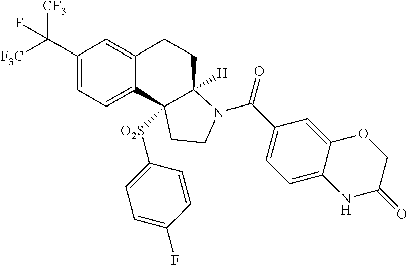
C(C1=CC=C2C(=C1)CCC1([H])C2([O2S]C2=CC=C(F)C=C2)CCN1C(=O)C1=CC=C2C(=C1)OCC(=O)N2)([F3C])([CF3])F
